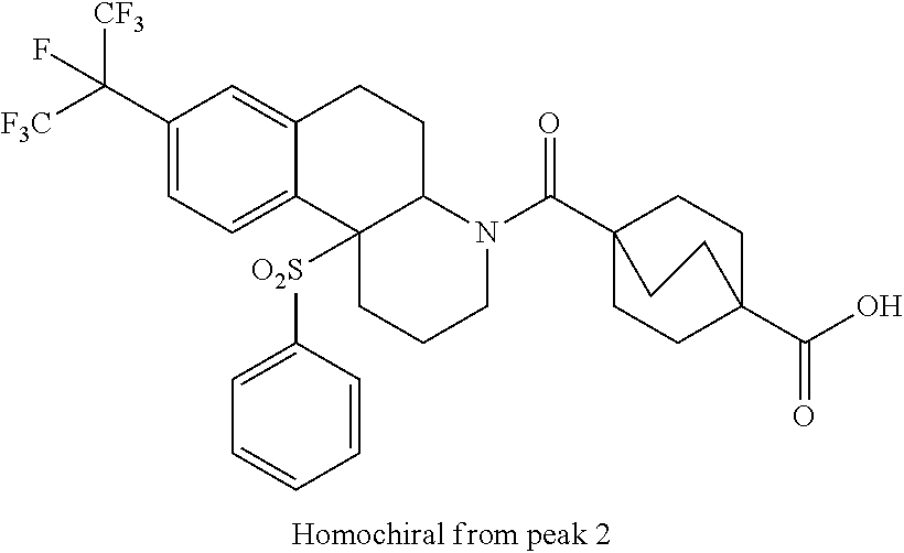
C(C1=CC=C2C(=C1)CCC1C2([O2S]C2=CC=CC=C2)CCCN1C(C12CCC(C(O)=O)(CC1)CC2)=O)([F3C])([CF3])F
